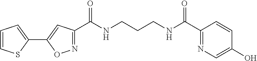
N(CCCNC(C1=NOC(C2=CC=CS2)=C1)=O)C(C1=NC=C(O)C=C1)=O
